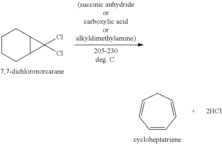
C1CCC2C(C1)C2(Cl)Cl.C1=CC=CCC=C1
